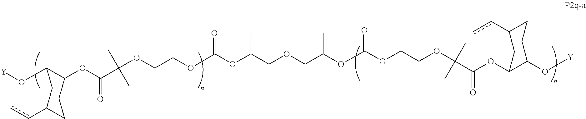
[Y]OC1C(OC(C(C)(C)OCCOC(=O)OC(C)COCC(C)OC(=O)OCCOC(C)(C)C(=O)OC2C(O[Y])CCC(cc)C2)=O)CCC(cc)C1
